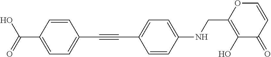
C(#CC1=CC=C(C(=O)O)C=C1)C1=CC=C(NCC2=C(O)C(=O)C=CO2)C=C1
